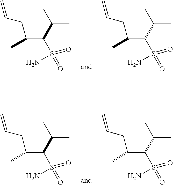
NS(=O)(C(C(C)C)C(CC=C)C)=O.NS(=O)(C(C(C)C)C(CC=C)C)=O.NS(=O)(C(C(C)C)C(CC=C)C)=O.NS(=O)(C(C(C)C)C(CC=C)C)=O
